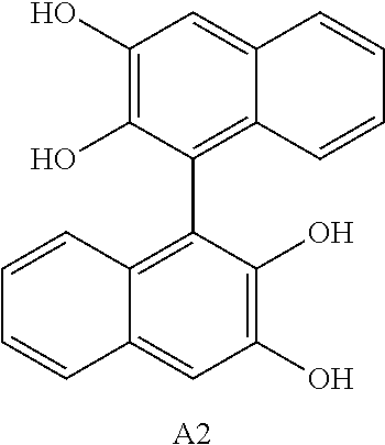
C1(O)=C(O)C(C2=C3C(=CC(O)=C2O)C=CC=C3)=C2C(=C1)C=CC=C2.[A2]
